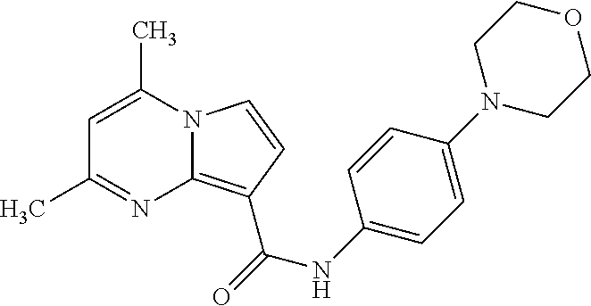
C1=C(C)N2C(=C(C(=O)NC3=CC=C(N4CCOCC4)C=C3)C=C2)N=C1C
